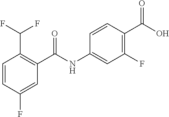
C1=CC(F)=CC(C(NC2=CC(F)=C(C(O)=O)C=C2)=O)=C1C(F)F
